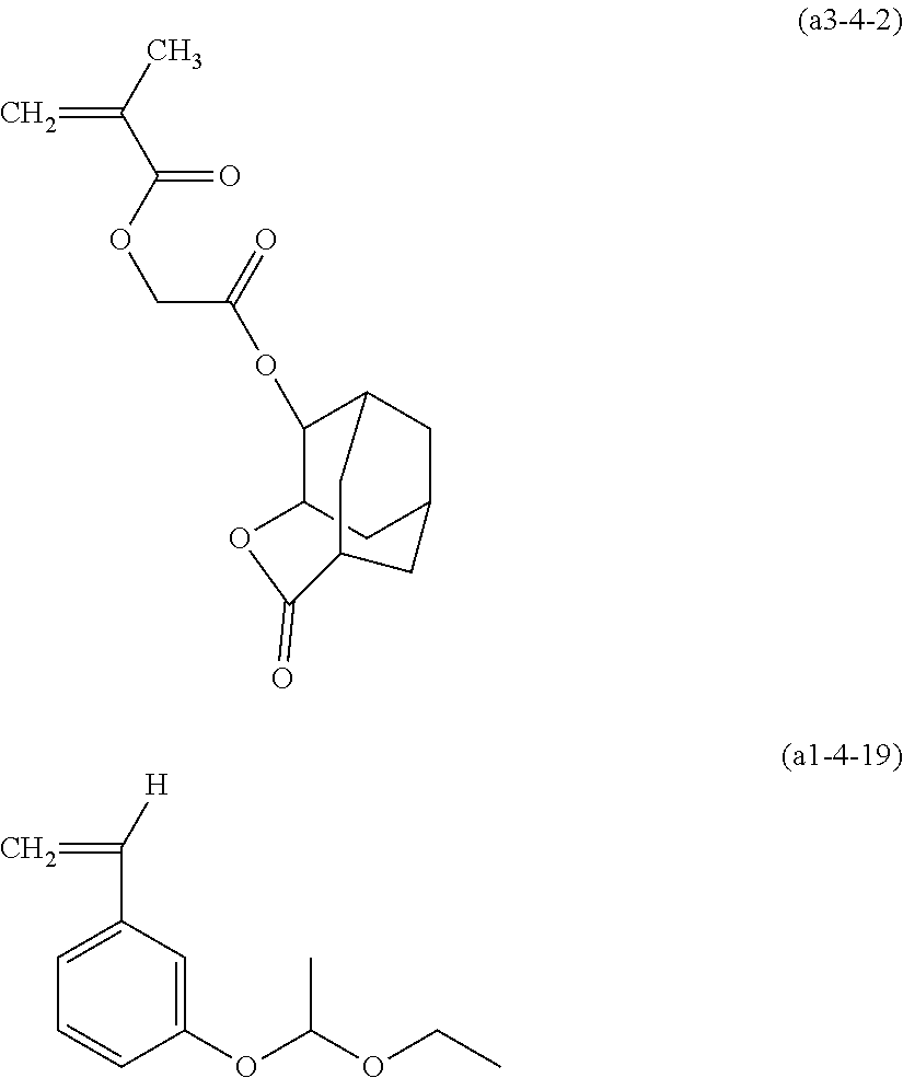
C=C(C)C(OCC(OC1C2CC3CC1CC(C3)C(=O)O2)=O)=O.C=C([H])C1=CC=CC(OC(OCC)C)=C1
